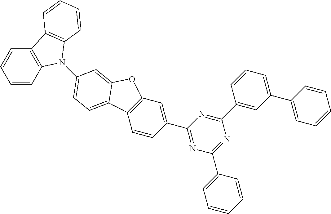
C1=CC2=C(C=C1)C1=C(N2C2=CC=C3C4=C(C=C(C5=NC(C6=CC=CC=C6)=NC(C6=CC(C7=CC=CC=C7)=CC=C6)=N5)C=C4)OC3=C2)C=CC=C1
